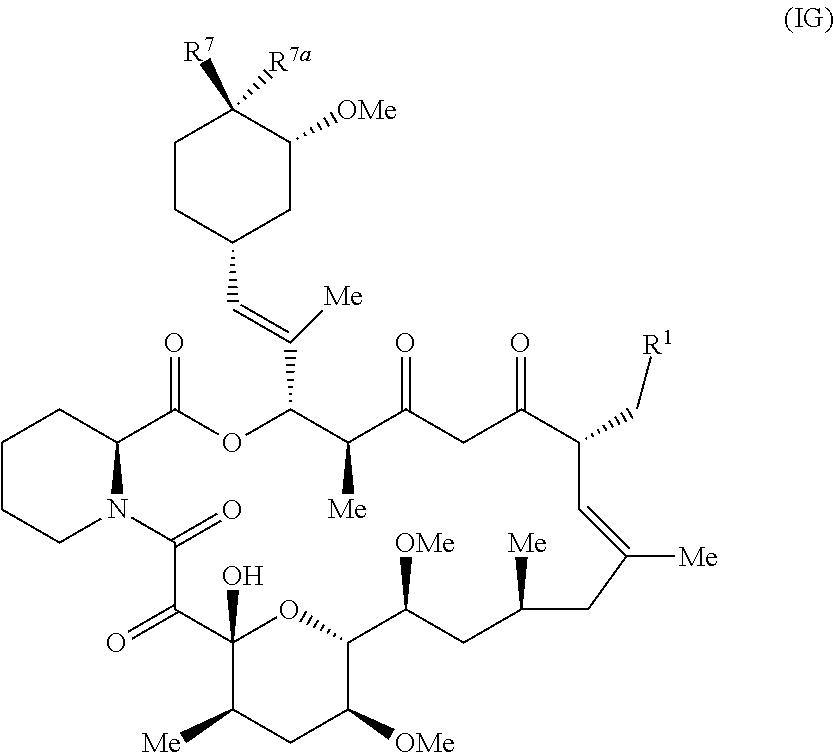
C1CC(C=C(C2C([Me])C(=O)CC(=O)C(C[R1])C=C([Me])CC([Me])CC([OMe])C3OC(O)(C(=O)C(=O)N4C(C(=O)O2)CCCC4)C([Me])CC3[OMe])[Me])CC([OMe])C1([R7a])[R7]
